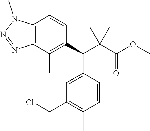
C12=C(C(C)=C(C(C(C(OC)=O)(C)C)C3=CC(CCl)=C(C)C=C3)C=C1)N=NN2C
